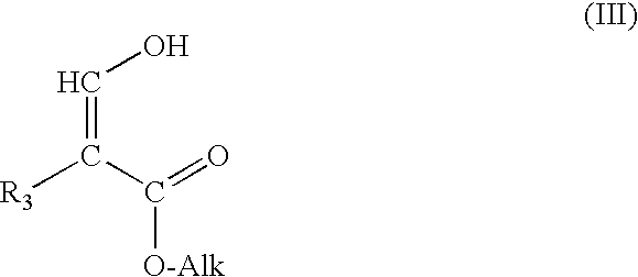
[R3]C(C(=O)[O-Alk])=CO
